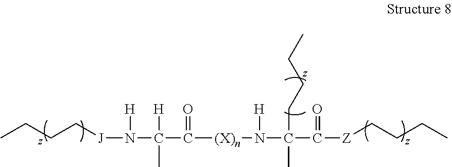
C(C(N([J]CCCC)[H])(C)[H])([(X)n]N(C(C([Z]CCCC)=O)(C)CCCC)[H])=O
